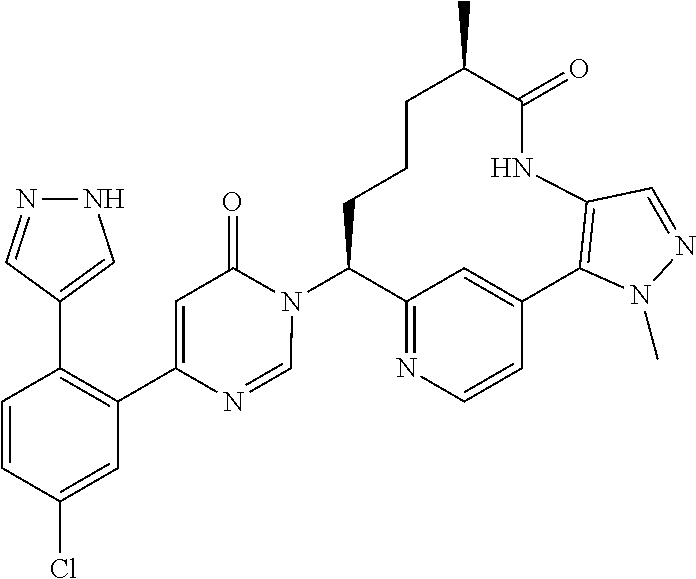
C12=NC=CC(=C1)C1=C(NC(=O)C(C)CCCC2N2C(=O)C=C(C3=C(C4=CNN=C4)C=CC(Cl)=C3)N=C2)C=NN1C
